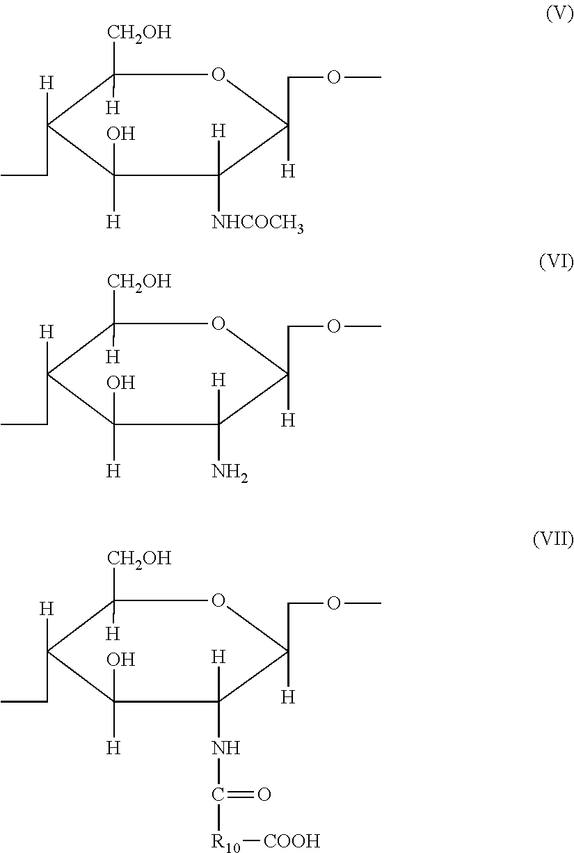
C1([CH2OH])([H])C([H])(CC)C([H])(O)C([H])([NHCOCH3])C(COC)([H])O1.C1([CH2OH])([H])C([H])(CC)C([H])(O)C([H])(N)C(COC)([H])O1.C1([CH2OH])([H])C([H])(CC)C([H])(O)C([H])(NC(=O)[R10][COOH])C(COC)([H])O1
